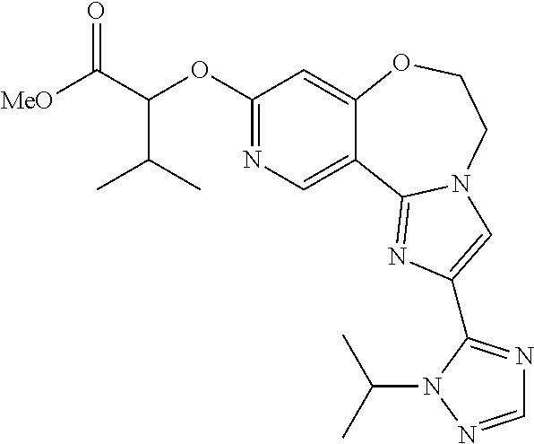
C(OC1=NC=C2C(=C1)OCCN1C2=NC(C2=NC=NN2C(C)C)=C1)(C(C)C)C([MeO])=O
